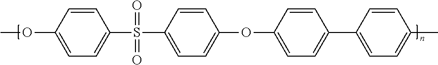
C1=CC(OC)=CC=C1S(C1=CC=C(OC2=CC=C(C3=CC=C(C)C=C3)C=C2)C=C1)(=O)=O
